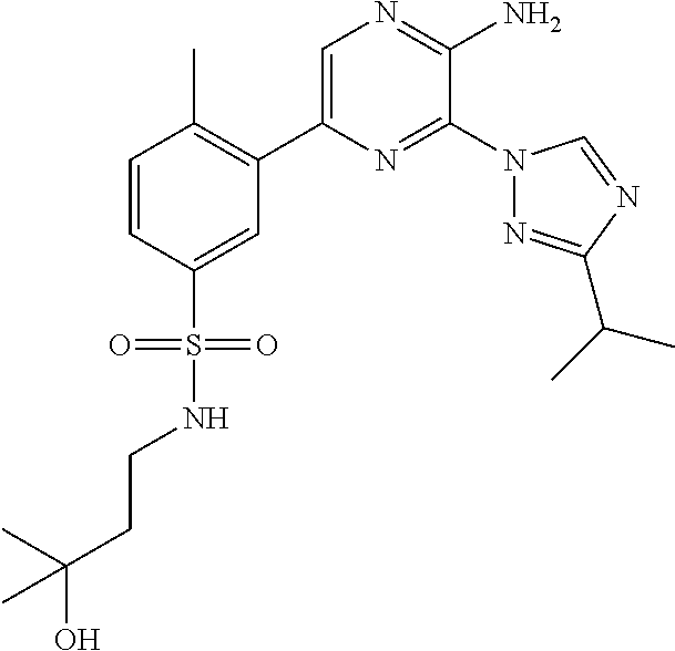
C1(C2=C(C)C=CC(S(=O)(=O)NCCC(O)(C)C)=C2)=CN=C(N)C(N2N=C(C(C)C)N=C2)=N1
